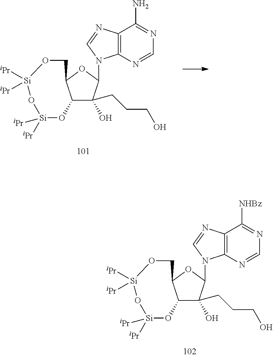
C12=C(N=CN=C1[NHBz])N(C1C(CCCO)(O)C3C(O1)CO[Si]([iPr])([iPr])O[Si]([iPr])([iPr])O3)C=N2.C12=C(N=CN=C1N)N(C1C(CCCO)(O)C3C(O1)CO[Si]([iPr])([iPr])O[Si]([iPr])([iPr])O3)C=N2
